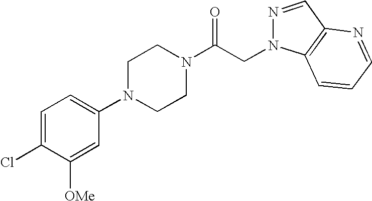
C1=C(Cl)C([OMe])=CC(N2CCN(C(CN3N=CC4=C3C=CC=N4)=O)CC2)=C1
